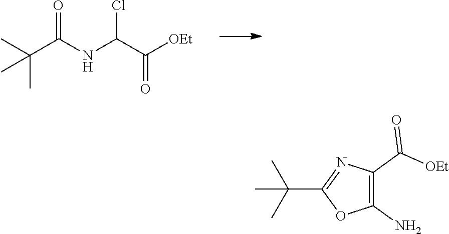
C(C(NC(C([OEt])=O)Cl)=O)(C)(C)C.C1(N)=C(C([OEt])=O)N=C(C(C)(C)C)O1
